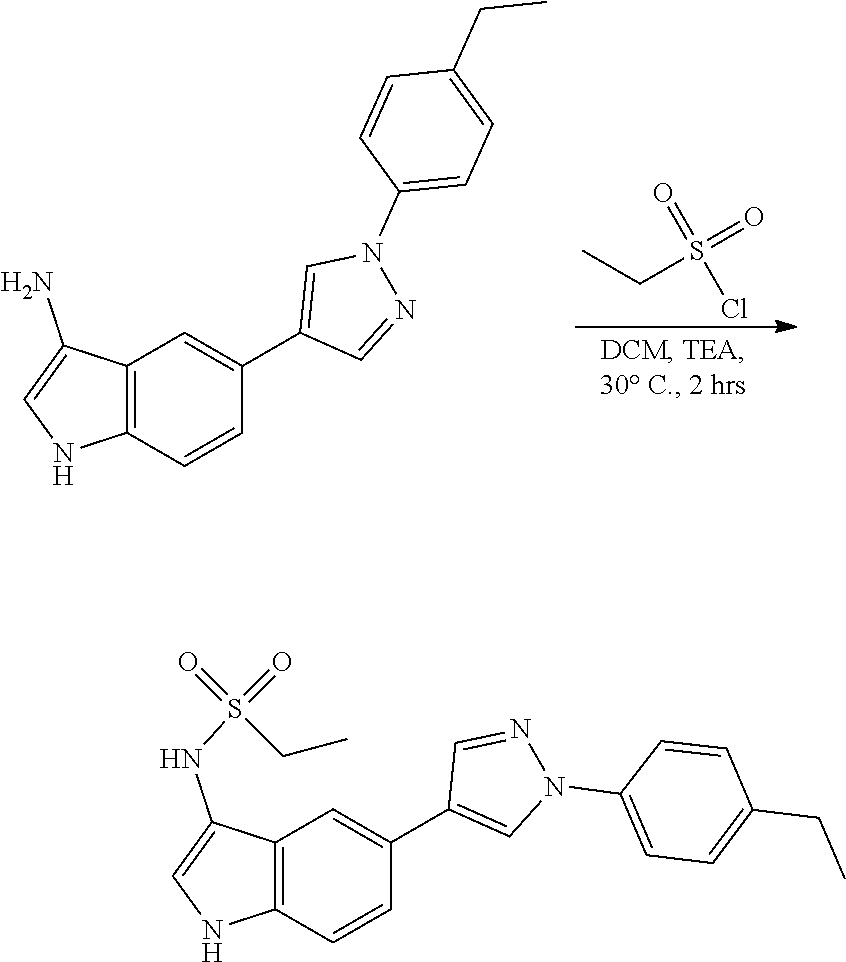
CCS(=O)(Cl)=O.C1(C2=CN(C3=CC=C(CC)C=C3)N=C2)=CC2=C(C=C1)NC=C2N.C1(C2=CN(C3=CC=C(CC)C=C3)N=C2)=CC2=C(C=C1)NC=C2NS(=O)(=O)CC
